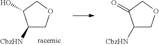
C1([CbzHN])COCC1=O.C1([CbzHN])COCC1O
